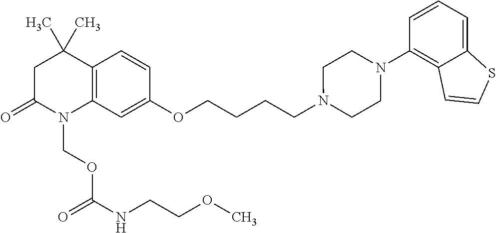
C1C(=O)N(COC(NCCOC)=O)C2=C(C1(C)C)C=CC(OCCCCN1CCN(C3=C4C(=CC=C3)SC=C4)CC1)=C2
